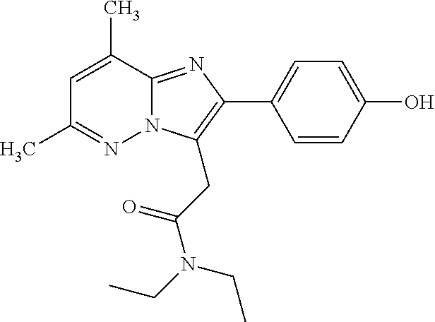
C1=C(C)C2=NC(C3=CC=C(O)C=C3)=C(CC(N(CC)CC)=O)N2N=C1C
